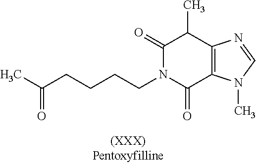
CC(=O)CCCCN1C(=O)C2=C(C(C)C1=O)N=CN2C
